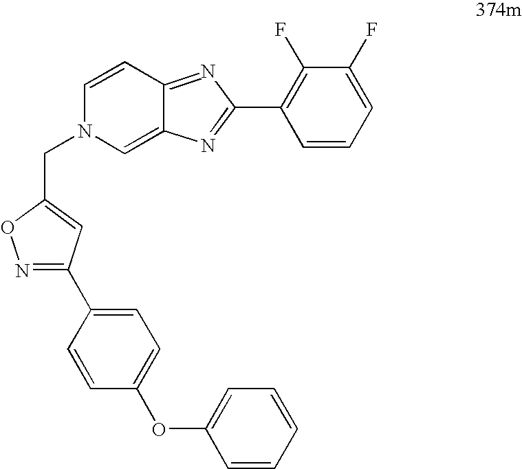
C1=CC2=NC(C3=C(F)C(F)=CC=C3)=NC2=CN1CC1=CC(C2=CC=C(OC3=CC=CC=C3)C=C2)=NO1
